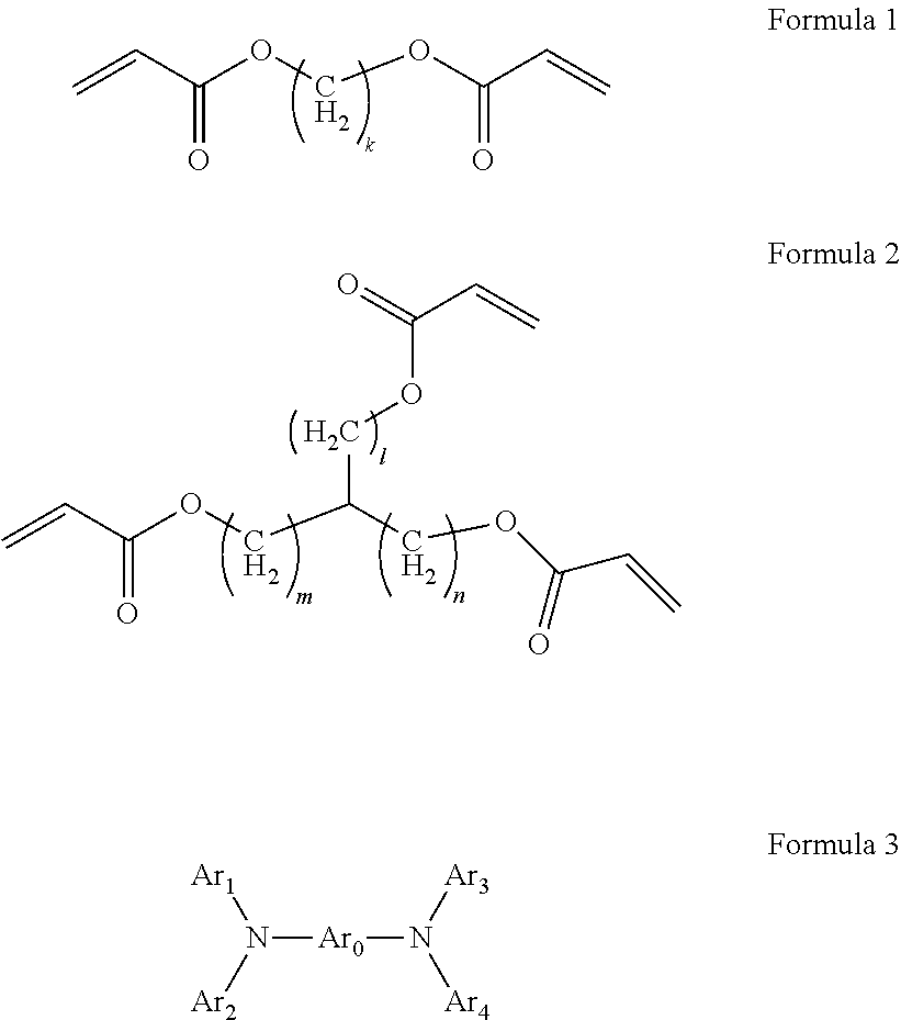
C=CC(OCOC(C=C)=O)=O.C=CC(OCC(COC(C=C)=O)COC(C=C)=O)=O.N([Ar0]N([Ar3])[Ar4])([Ar1])[Ar2]
